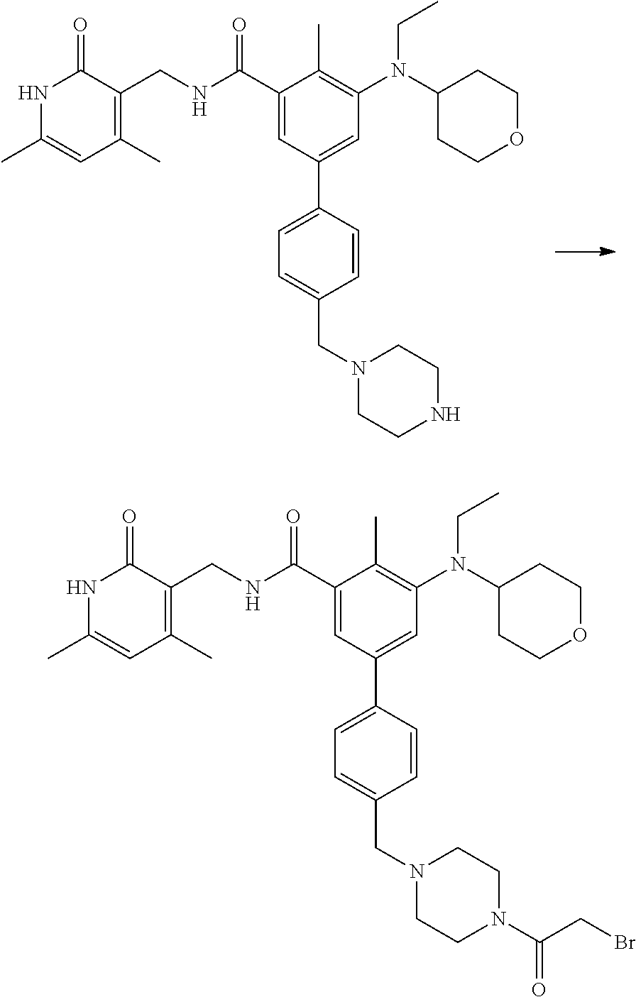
C1(C(NCC2=C(C)C=C(C)NC2=O)=O)=CC(C2=CC=C(CN3CCNCC3)C=C2)=CC(N(C2CCOCC2)CC)=C1C.C1(C(NCC2=C(C)C=C(C)NC2=O)=O)=CC(C2=CC=C(CN3CCN(C(CBr)=O)CC3)C=C2)=CC(N(C2CCOCC2)CC)=C1C
